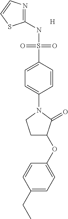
C1(NS(C2=CC=C(N3CCC(OC4=CC=C(CC)C=C4)C3=O)C=C2)(=O)=O)=NC=CS1.[H]
